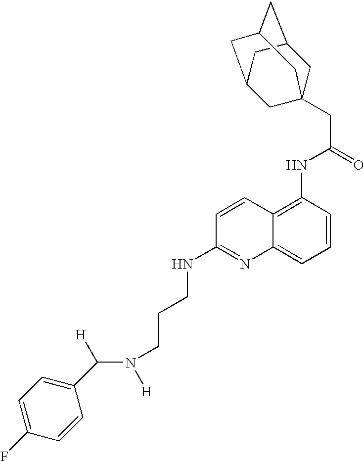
C([H])(N([H])CCCNC1=NC2=CC=CC(NC(CC34CC5CC(CC(C3)C5)C4)=O)=C2C=C1)C1=CC=C(F)C=C1
